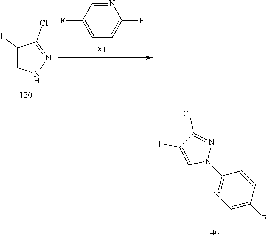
N1=CC(F)=CC=C1F.C1(I)=CNN=C1Cl.C1=C(F)C=CC(N2N=C(Cl)C(I)=C2)=N1
